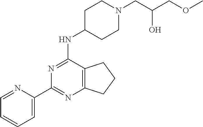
C1=C(C2=NC3=C(C(NC4CCN(CC(COC)O)CC4)=N2)CCC3)N=CC=C1
